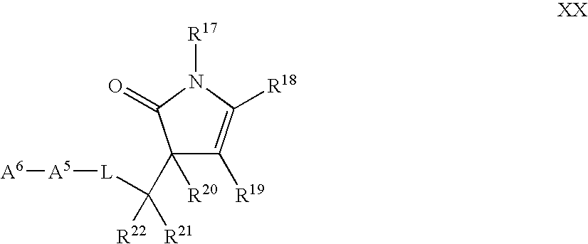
C1(C([L][A5][A6])([R22])[R21])([R20])C([R19])=C([R18])N([R17])C1=O
